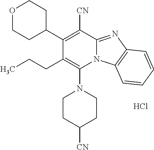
Cl.C1CC([CN])CCN1C1=C(CCC)C(C2CCOCC2)=C([CN])C2=NC3=C(N12)C=CC=C3
